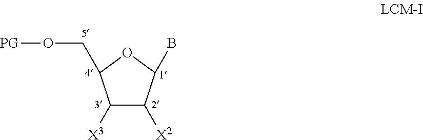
C1([X3])C([X2])C(B)OC1CO[PG]
